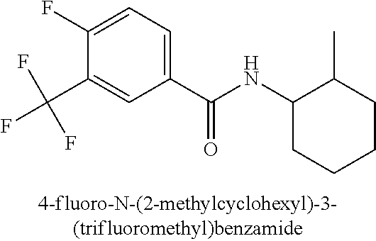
C1(C(NC2CCCCC2C)=O)=CC=C(F)C(C(F)(F)F)=C1
